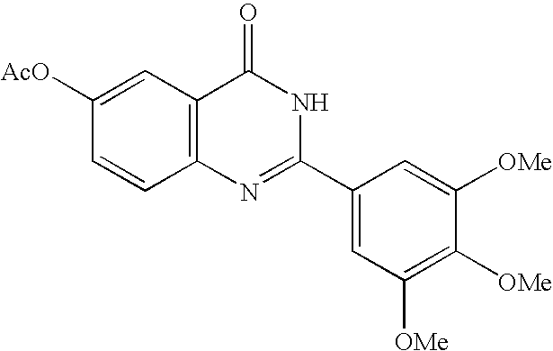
C1([OMe])=C([OMe])C([OMe])=CC(C2=NC3=C(C(=O)N2)C=C([AcO])C=C3)=C1
